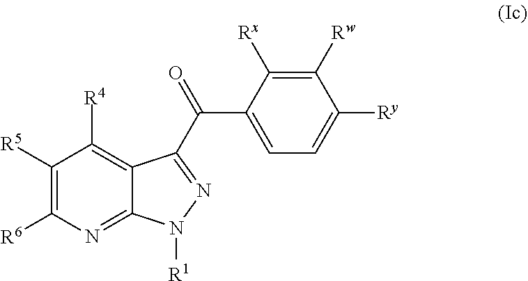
C1([R5])=C([R6])N=C2C(=C1[R4])C(C(C1=CC=C([Ry])C([Rw])=C1[Rx])=O)=NN2[R1]
